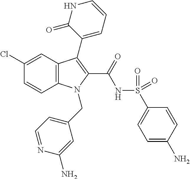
C12=C(C=C(Cl)C=C1)C(C1=CC=CNC1=O)=C(C(=O)NS(C1=CC=C(N)C=C1)(=O)=O)N2CC1=CC=NC(N)=C1
